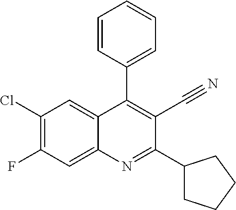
C1(Cl)=C(F)C=C2C(=C1)C(C1=CC=CC=C1)=C(C#N)C(C1CCCC1)=N2
